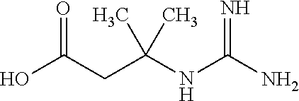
OC(=O)CC(NC(=N)N)(C)C
